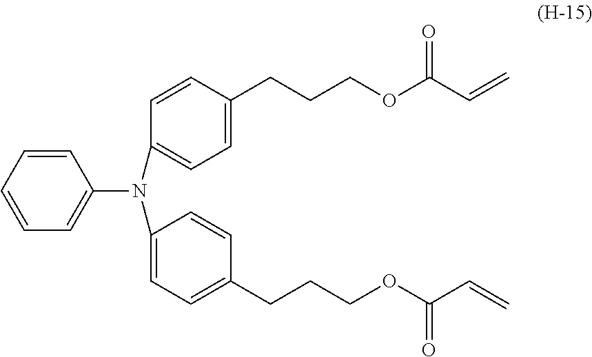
C1=C(CCCOC(C=C)=O)C=CC(N(C2=CC=C(CCCOC(C=C)=O)C=C2)C2=CC=CC=C2)=C1
